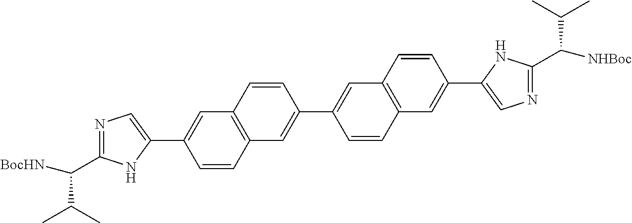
N1=C(C([BocHN])C(C)C)NC(C2=CC3=C(C=C2)C=C(C2=CC4=C(C=C(C5=CN=C(C([NHBoc])C(C)C)N5)C=C4)C=C2)C=C3)=C1
